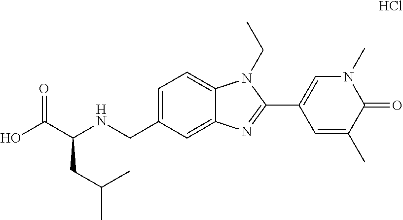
C1=C(CNC(C(O)=O)CC(C)C)C=C2C(=C1)N(CC)C(C1=CN(C)C(=O)C(C)=C1)=N2.Cl
